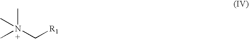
CN(C[R1])(C)C
